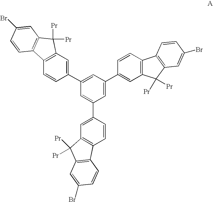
C1=C(C2=CC3=C(C=C2)C2=C(C3([Pr])[Pr])C=C(Br)C=C2)C=C(C2=CC3=C(C=C2)C2=C(C3([Pr])[Pr])C=C(Br)C=C2)C=C1C1=CC2=C(C=C1)C1=C(C2([Pr])[Pr])C=C(Br)C=C1
